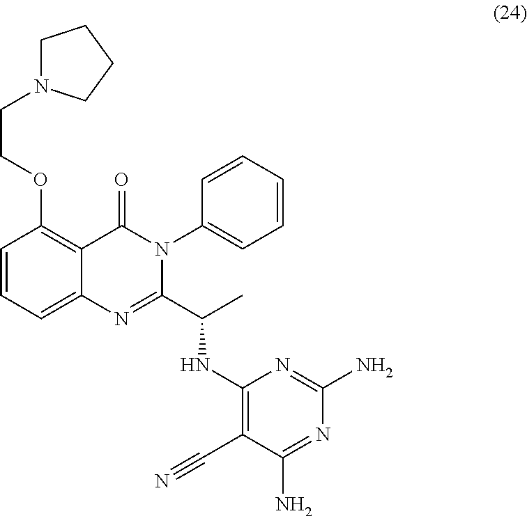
C1N(CCOC2=C3C(=CC=C2)N=C(C(C)NC2=C(C#N)C(N)=NC(N)=N2)N(C2=CC=CC=C2)C3=O)CCC1
